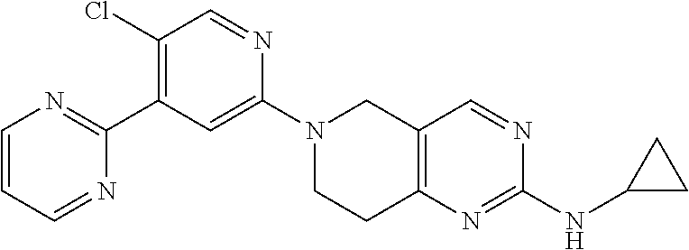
C1=CC=NC(C2=C(Cl)C=NC(N3CCC4=C(C3)C=NC(NC3CC3)=N4)=C2)=N1
